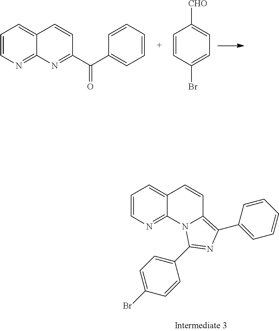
C1=CN=C2C(=C1)C=CC(C(C1=CC=CC=C1)=O)=N2.C1=CC(Br)=CC=C1[CHO].C1=CN=C2C(=C1)C=CC1=C(C3=CC=CC=C3)N=C(C3=CC=C(Br)C=C3)N21
